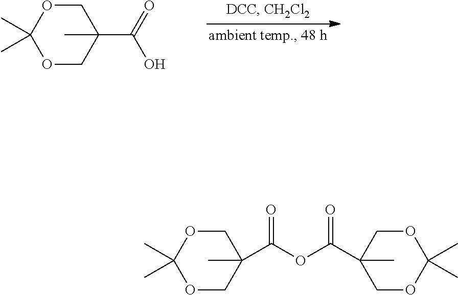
O1CC(C)(C(O)=O)COC1(C)C.O1CC(C)(C(OC(C2(C)COC(C)(C)OC2)=O)=O)COC1(C)C
